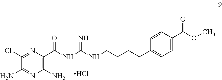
C1(Cl)=NC(C(NC(NCCCCC2=CC=C(C(OC)=O)C=C2)=N)=O)=C(N)N=C1N.Cl
